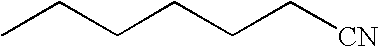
CCCCCC[CN]
